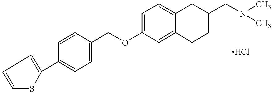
O(C1=CC=C2C(=C1)CCC(CN(C)C)C2)CC1=CC=C(C2=CC=CS2)C=C1
